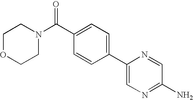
C1=C(C2=CC=C(C(N3CCOCC3)=O)C=C2)N=CC(N)=N1
